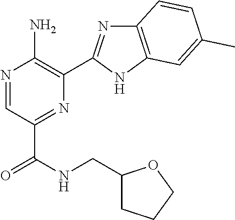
N1=CC(C(NCC2CCCO2)=O)=NC(C2=NC3=C(N2)C=C(C)C=C3)=C1N
